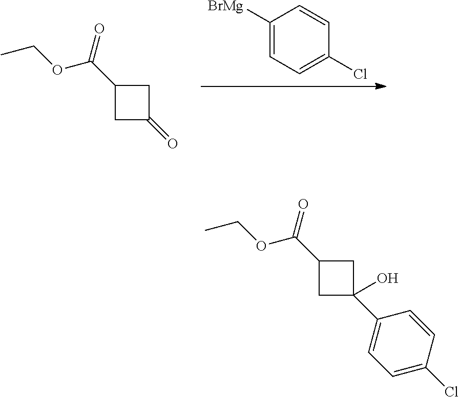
C1([BrMg])=CC=C(Cl)C=C1.C1C(=O)CC1C(=O)OCC.C1(C2(O)CC(C(=O)OCC)C2)=CC=C(Cl)C=C1
